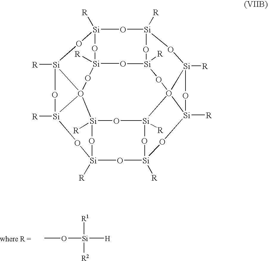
CO[Si]([H])([R1])[R2].[Si]12([R])O[Si]3([R])O[Si]4([R])O[Si]([R])(O1)OO15[Si]([R])(O2)O[Si]1([R])O[Si]1([R])O[Si]5([R])O[Si]2([R])O[Si]([R])(O1)O[Si]1([R])O2(O4)[Si]([R])(O3)O1
